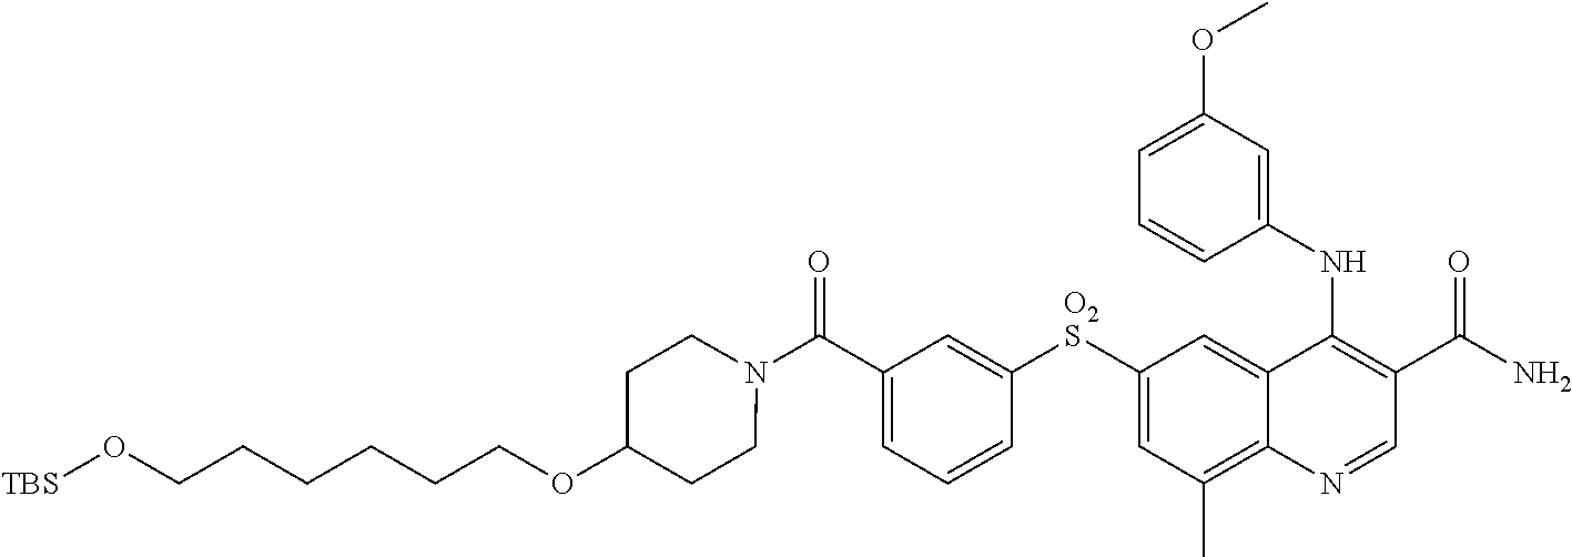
N1(C(C2=CC=CC([O2S]C3=CC(C)=C4C(=C3)C(NC3=CC(OC)=CC=C3)=C(C(N)=O)C=N4)=C2)=O)CCC(OCCCCCCO[TBS])CC1
